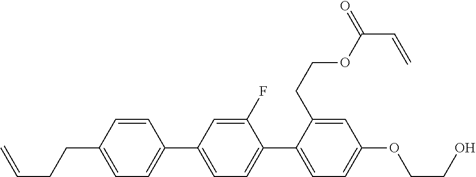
C1=CC(CCC=C)=CC=C1C1=CC=C(C2=CC=C(OCCO)C=C2CCOC(C=C)=O)C(F)=C1
